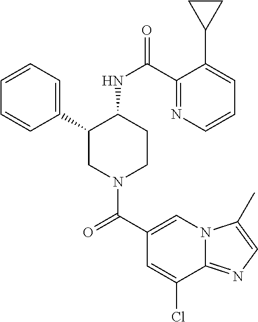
C1=CC=C(C2CN(C(C3=CN4C(=NC=C4C)C(Cl)=C3)=O)CCC2NC(=O)C2=NC=CC=C2C2CC2)C=C1
